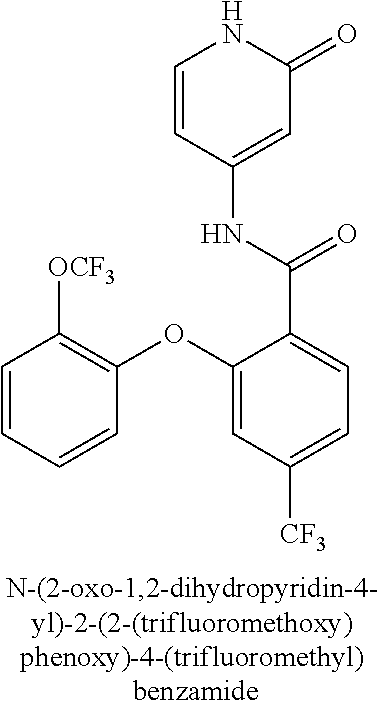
O(C1=CC([CF3])=CC=C1C(=O)NC1=CC(=O)NC=C1)C1=C([OCF3])C=CC=C1
